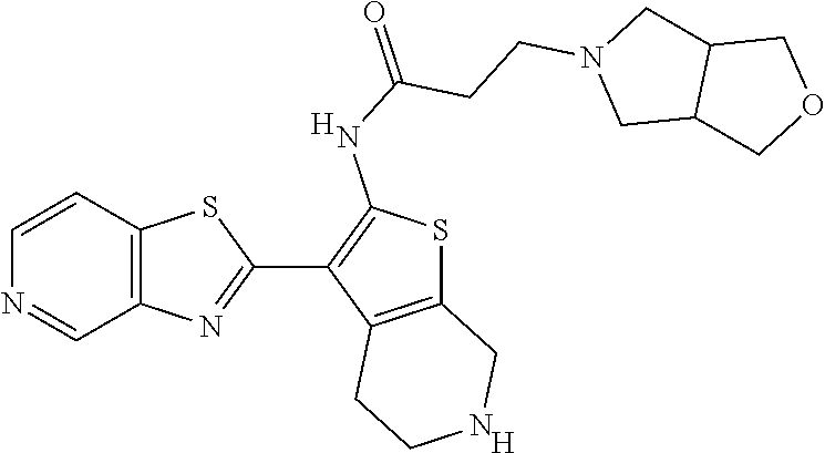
C12=C(C=CN=C1)SC(C1=C(NC(=O)CCN3CC4C(C3)COC4)SC3=C1CCNC3)=N2.[H].[H]
